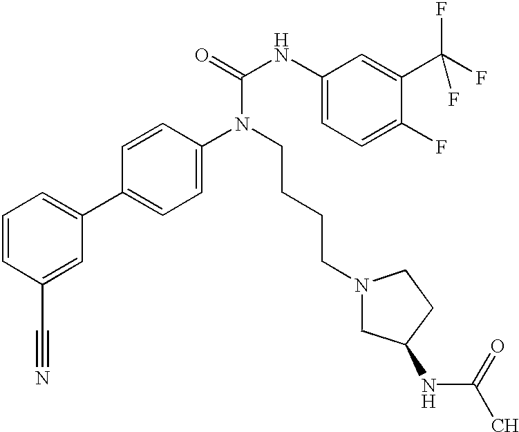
C1=CC(C#N)=CC(C2=CC=C(N(CCCCN3CC(NC(C)=O)CC3)C(NC3=CC=C(F)C(C(F)(F)F)=C3)=O)C=C2)=C1
